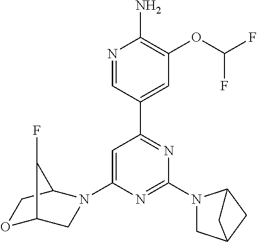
N1=CC(C2=NC(N3CC4CC3C4)=NC(N3CC4OCC3C4F)=C2)=CC(OC(F)F)=C1N
